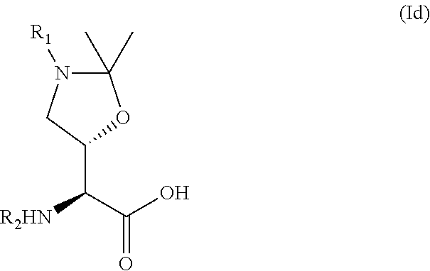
C1(C(C(O)=O)[R2HN])OC(C)(C)N([R1])C1
